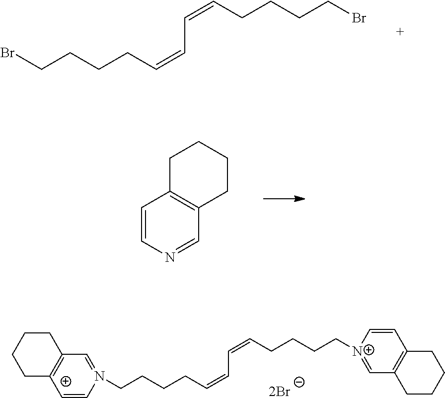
BrCCCCC=CC=CCCCCBr.C1=CN=CC2=C1CCCC2.[2Br].C(CCCC=CC=CCCCC[N+]1=CC2=C(C=C1)CCCC2)N1=CC2=C([C+]=C1)CCCC2
